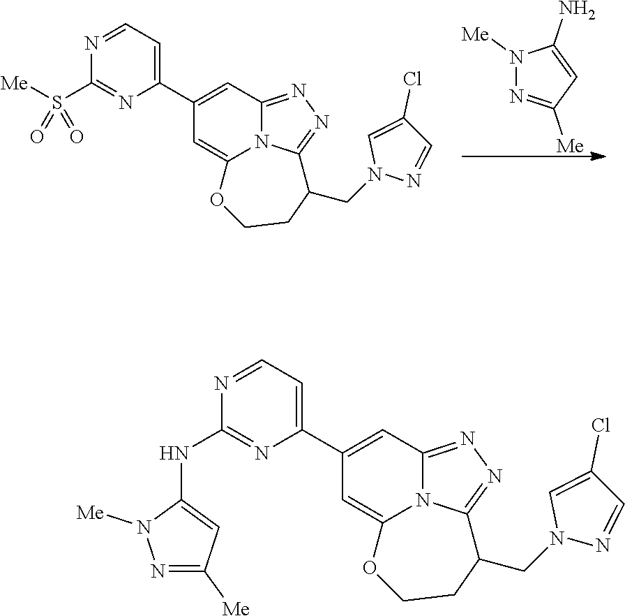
C1(C2=CC3=NN=C4N3C(=C2)OCCC4CN2N=CC(Cl)=C2)=CC=NC(S([Me])(=O)=O)=N1.N1([Me])N=C([Me])C=C1N.C1(C2=CC3=NN=C4N3C(=C2)OCCC4CN2N=CC(Cl)=C2)=CC=NC(NC2=CC([Me])=NN2[Me])=N1
